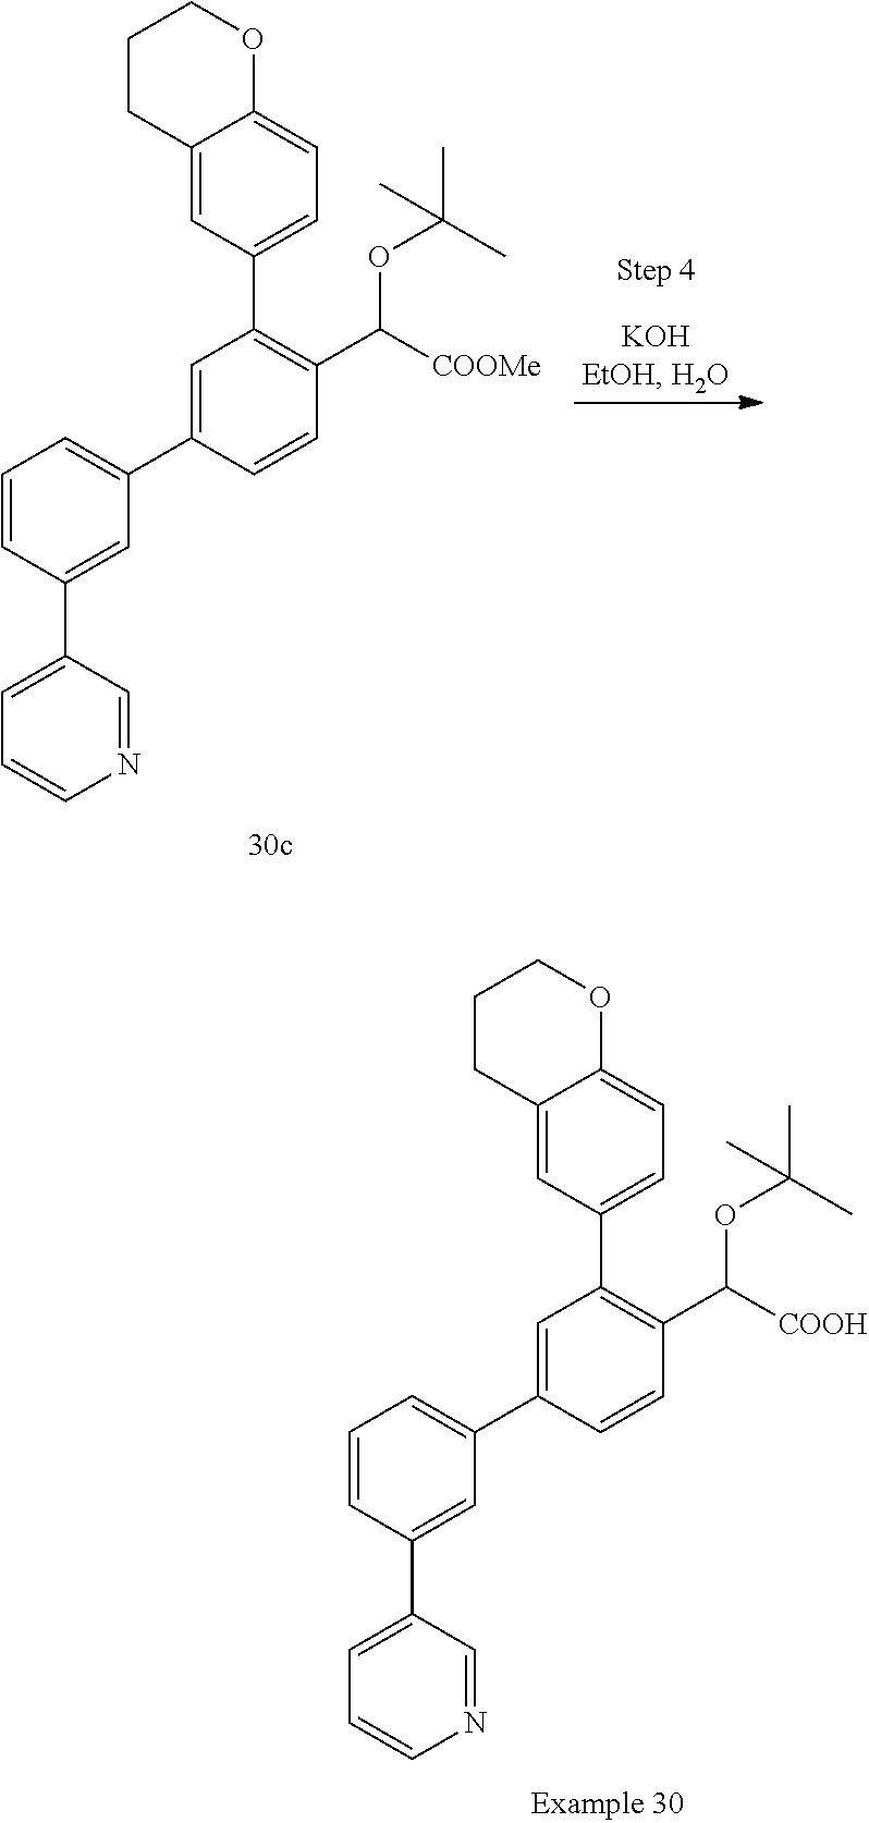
C12=CC(C3=C(C(OC(C)(C)C)[COOMe])C=CC(C4=CC=CC(C5=CC=CN=C5)=C4)=C3)=CC=C1OCCC2.C12=CC(C3=C(C(OC(C)(C)C)[COOH])C=CC(C4=CC=CC(C5=CC=CN=C5)=C4)=C3)=CC=C1OCCC2
